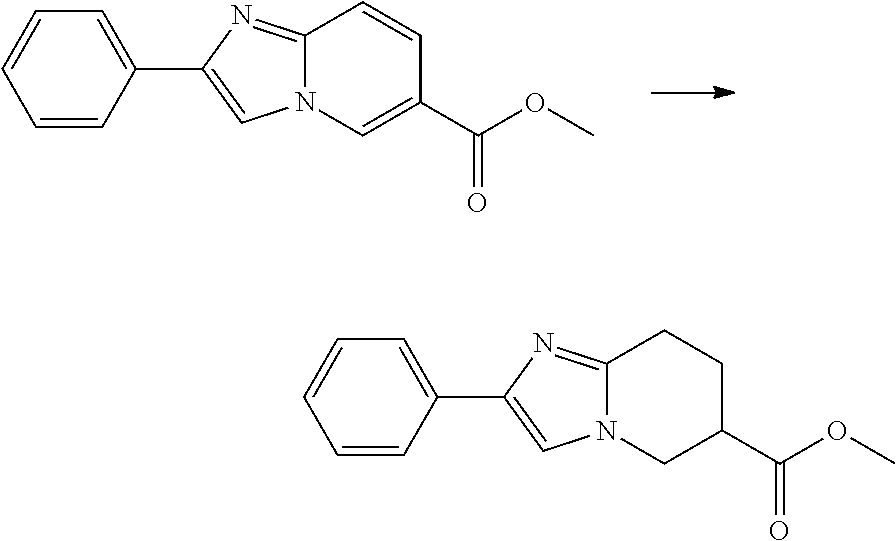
C1(C2=CN3C(=N2)C=CC(C(OC)=O)=C3)=CC=CC=C1.C1(C2=CN3C(=N2)CCC(C(OC)=O)C3)=CC=CC=C1
